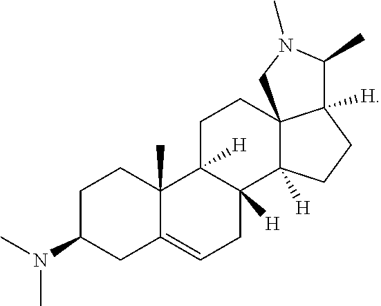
C1C(N(C)C)CC2=CCC3([H])C([H])(C2(C)C1)CCC12C3([H])CCC1([H])C(C)N(C)C2
